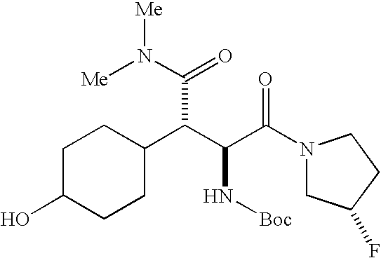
C1C(O)CCC(C(C(C(N2CC(F)CC2)=O)N[Boc])C(N([Me])[Me])=O)C1
